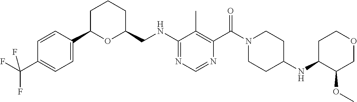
N(C1=NC=NC(C(N2CCC(NC3C(OC)COCC3)CC2)=O)=C1C)CC1CCCC(C2=CC=C(C(F)(F)F)C=C2)O1
